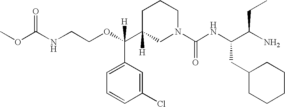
O=C(NCCOC(C1([H])CN(C(NC(C(N)CC)CC2CCCCC2)=O)CCC1)(C1=CC=CC(Cl)=C1)[H])OC
